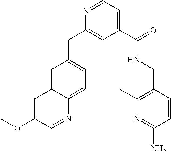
C1=C2C(=CC=C1CC1=CC(C(NCC3=C(C)N=C(N)C=C3)=O)=CC=N1)N=CC(OC)=C2
